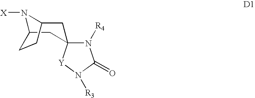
N1([X])C2CC3(CC1CC2)N([R4])C(=O)N([R3])[Y]3
